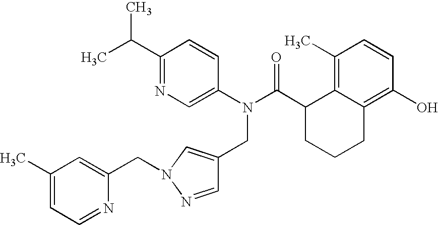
C1(C(C)C)=NC=C(N(C(C2CCCC3=C(O)C=CC(C)=C23)=O)CC2=CN(CC3=CC(C)=CC=N3)N=C2)C=C1
